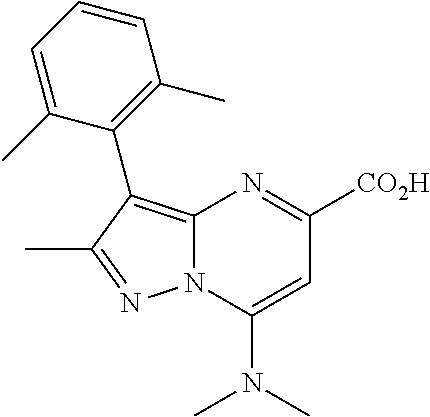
N(C1=CC([CO2H])=NC2=C(C3=C(C)C=CC=C3C)C(C)=NN12)(C)C
